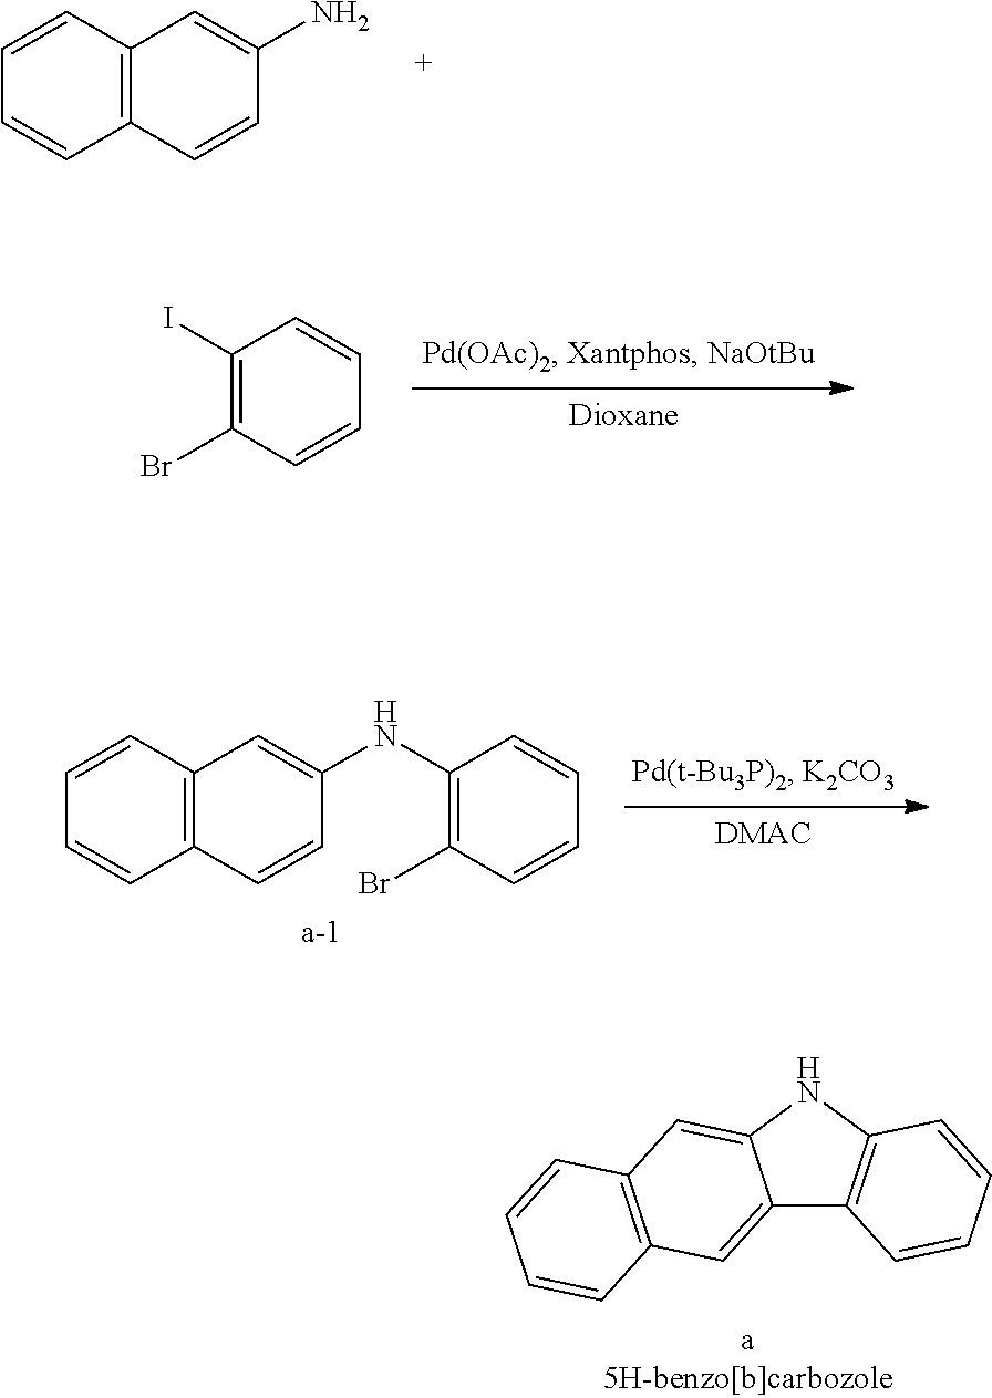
C1=CC2=C(C=C1)C=C(N)C=C2.C1(I)=C(Br)C=CC=C1.C1=CC2=C(C=C1)C=C(NC1=C(Br)C=CC=C1)C=C2.C12=CC3=C(C=C1NC1=C2C=CC=C1)C=CC=C3
